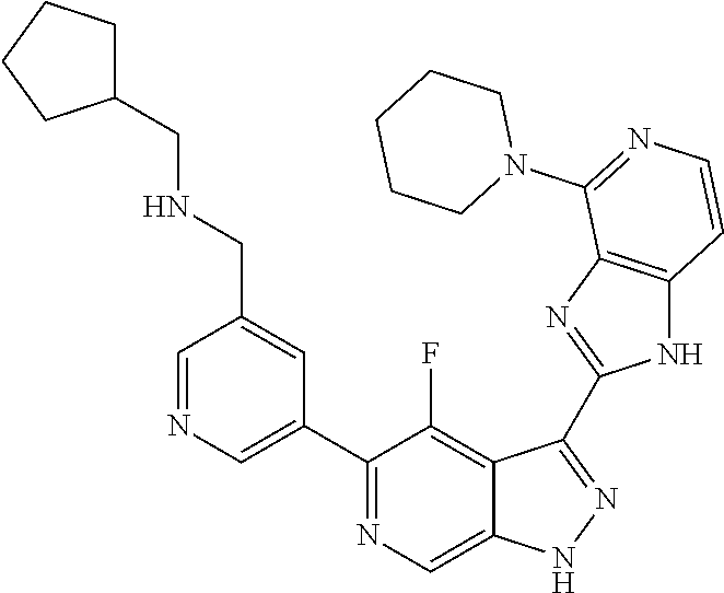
C1=NC=C(C2=NC=C3C(=C2F)C(C2=NC4=C(N2)C=CN=C4N2CCCCC2)=NN3)C=C1CNCC1CCCC1
